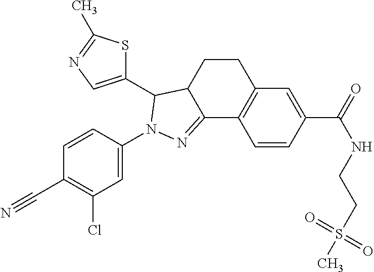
C1CC2C(=NN(C3=CC(Cl)=C(C#N)C=C3)C2C2=CN=C(C)S2)C2=C1C=C(C(=O)NCCS(=O)(C)=O)C=C2
